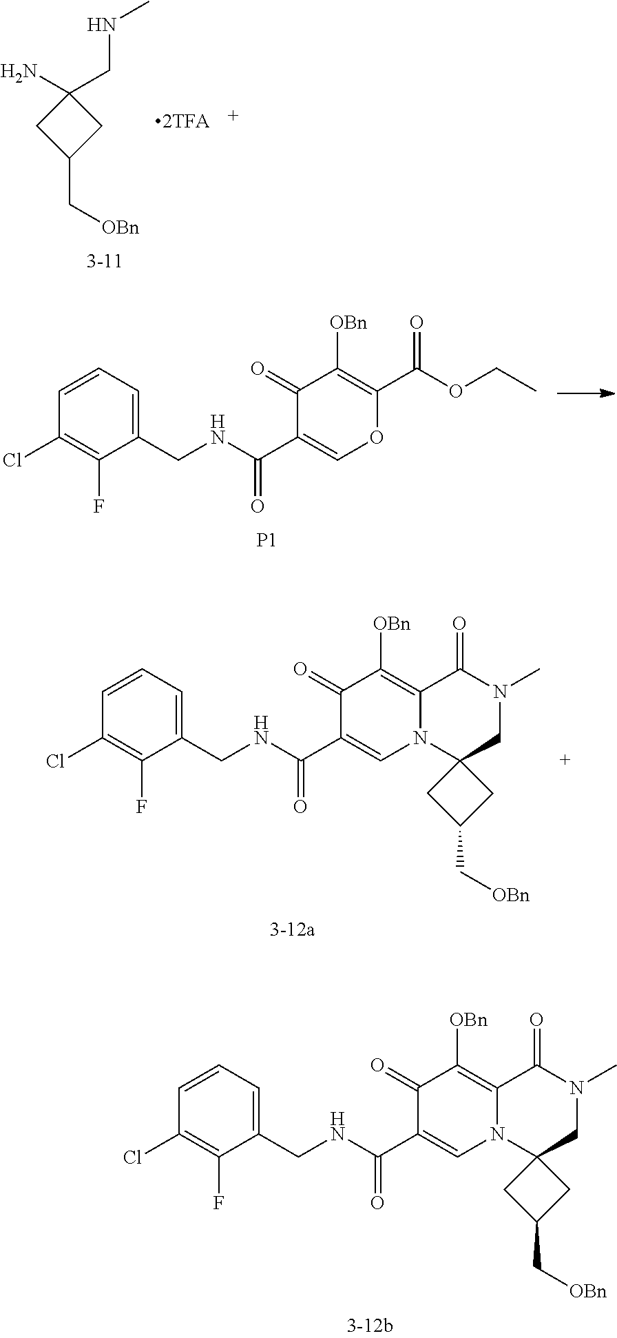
C1=CC=C(CNC(C2=CN3C(=C([OBn])C2=O)C(=O)N(C)CC32CC(C[OBn])C2)=O)C(F)=C1Cl.C1(N)(CNC)CC(C[OBn])C1.C1=CC=C(CNC(C2=CN3C(=C([OBn])C2=O)C(=O)N(C)CC32CC(C[OBn])C2)=O)C(F)=C1Cl.C1=CC=C(CNC(C2=COC(C(OCC)=O)=C([OBn])C2=O)=O)C(F)=C1Cl.[P1]
